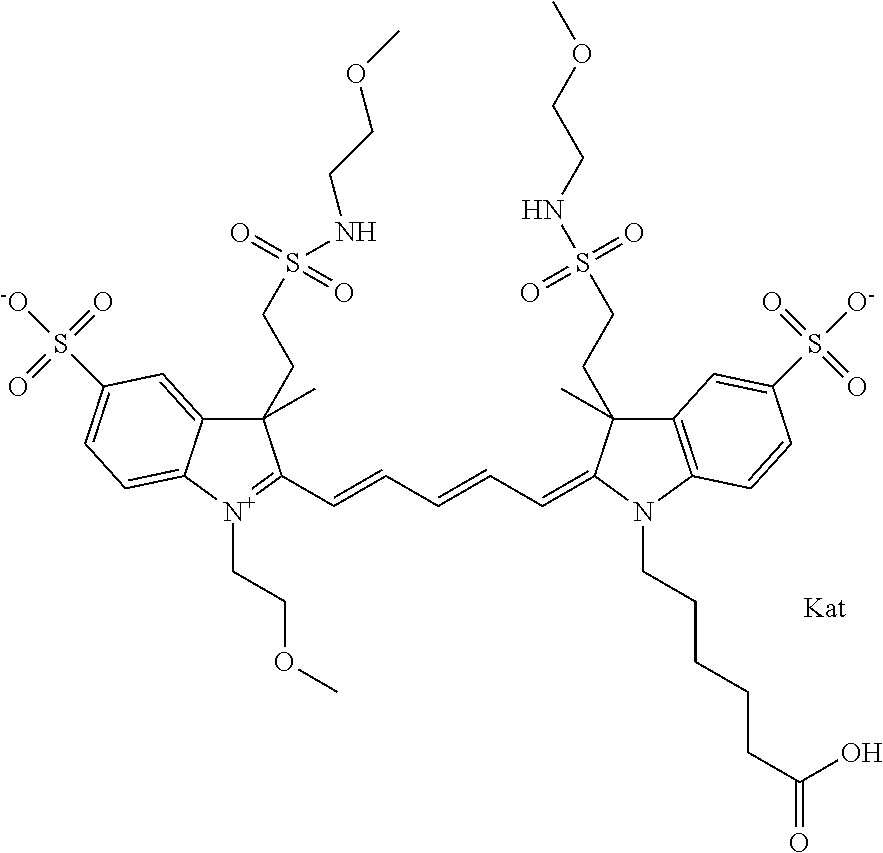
C12=CC(S([-O])(=O)=O)=CC=C1[N+](CCOC)=C(C=CC=CC=C1N(CCCCCC(=O)O)C3=C(C=C(S([O-])(=O)=O)C=C3)C1(CCS(NCCOC)(=O)=O)C)C2(CCS(NCCOC)(=O)=O)C
